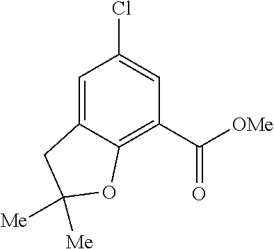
ClC1=CC(C([OMe])=O)=C2C(=C1)CC([Me])([Me])O2
